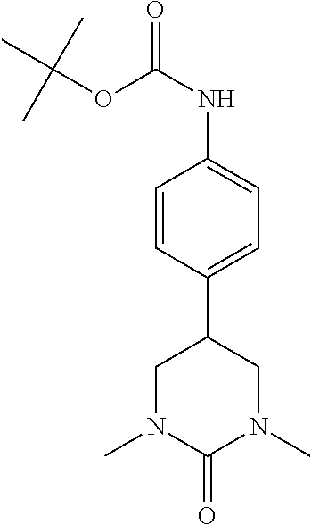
C1=CC(C2CN(C)C(=O)N(C)C2)=CC=C1NC(OC(C)(C)C)=O
